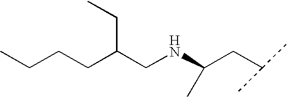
CCCCC(CNC(CC(C)C)C)CC
